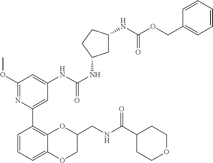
C1=C2C(=C(C3=CC(NC(NC4CC(NC(OCC5=CC=CC=C5)=O)CC4)=O)=CC(OC)=N3)C=C1)OC(CNC(C1CCOCC1)=O)CO2
